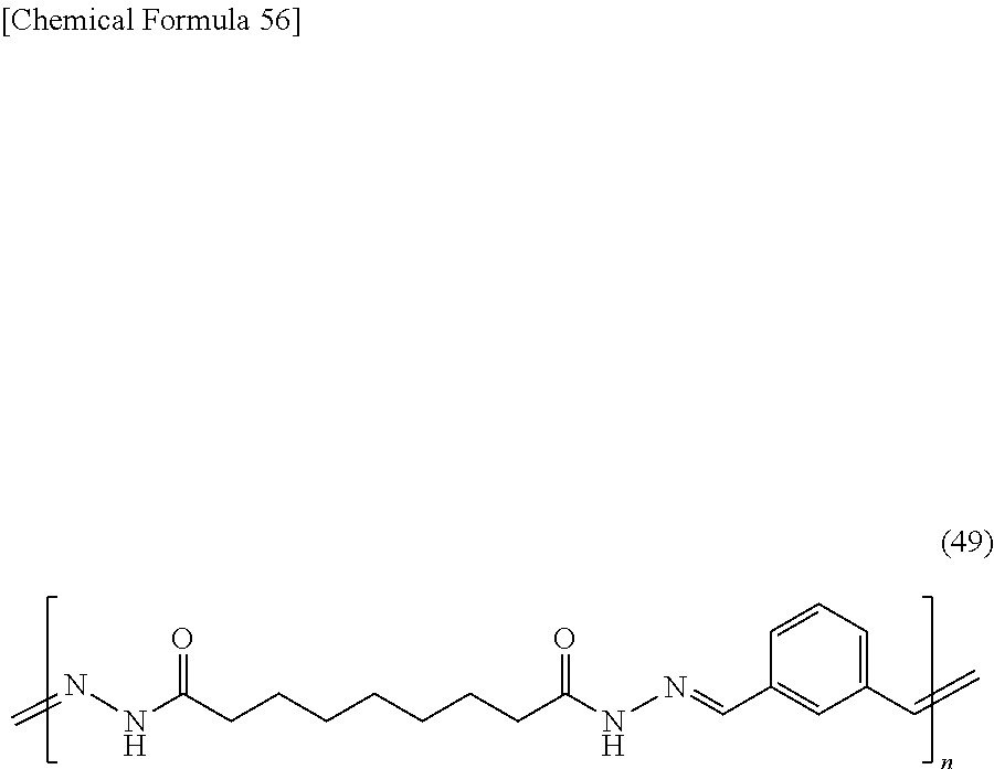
C=NNC(CCCCCCCC(NN=CC1=CC(C=C)=CC=C1)=O)=O
